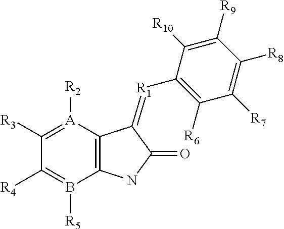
[A]1([R2])=C([R3])C([R4])=B([R5])C2=C1C(=[R1]C1=C([R6])C([R7])=C([R8])C([R9])=C1[R10])C(=O)N2
